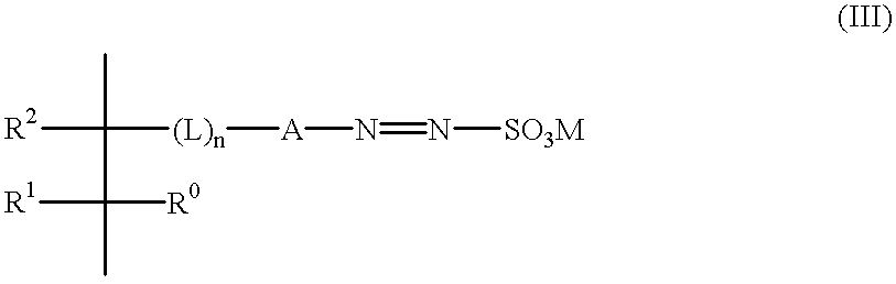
[R2]C(C([R1])(C)[R0])(C)[(L)n][A]N=N[SO3M]
